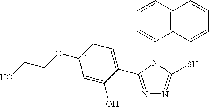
C1=CC2=C(C(N3C(S)=NN=C3C3=CC=C(OCCO)C=C3O)=C1)C=CC=C2
